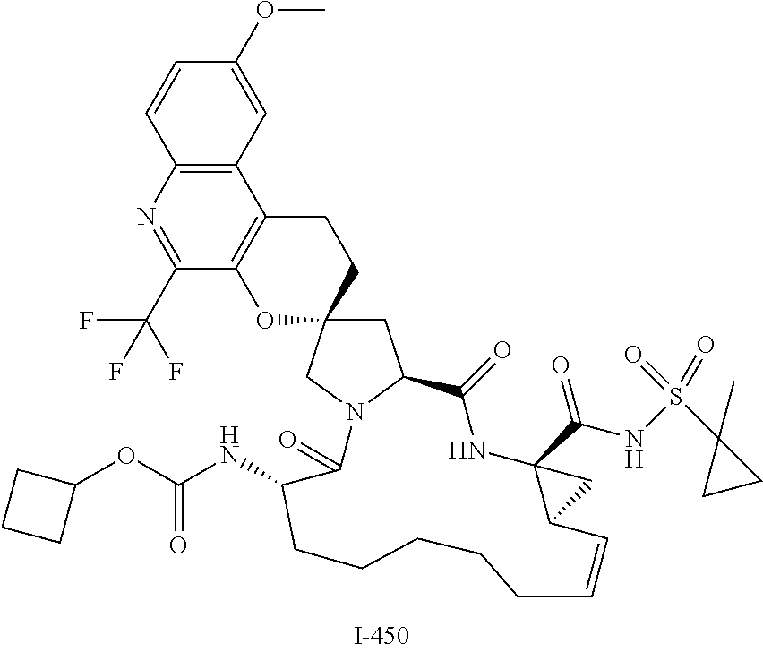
C1=CC2=C(C=C1OC)C1=C(C(C(F)(F)F)=N2)OC2(CC1)CC1N(C2)C(=O)C(NC(=O)OC2CCC2)CCCCCC=CC2C(C(NS(C3(C)CC3)(=O)=O)=O)(NC1=O)C2
